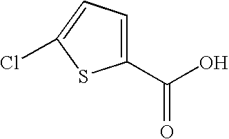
C1(C(O)=O)=CC=C(Cl)S1
